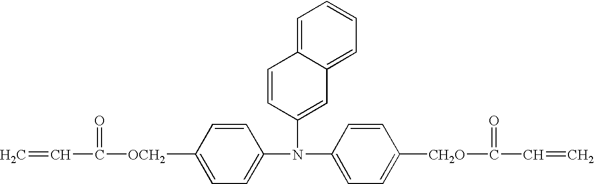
C1=CC([OCH2]C(=O)C=C)=CC=C1N(C1=CC=C([CH2O]C(=O)C=C)C=C1)C1=CC2=CC=CC=C2C=C1
